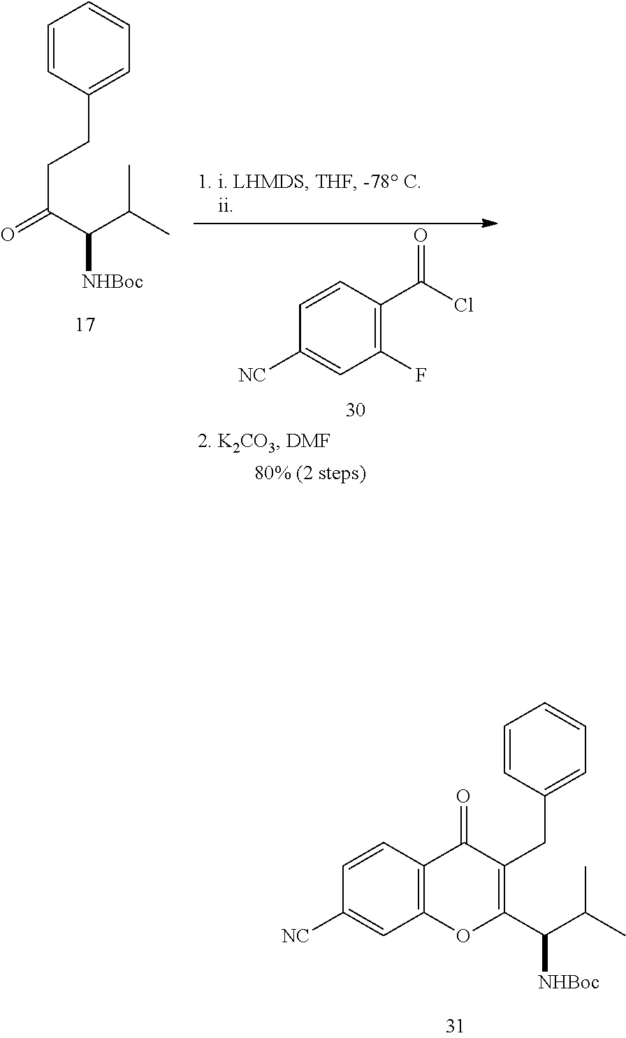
C12=C(C=CC([NC])=C1)C(=O)C(CC1=CC=CC=C1)=C(C([NHBoc])C(C)C)O2.O=C(C(C(C)C)[NHBoc])CCC1=CC=CC=C1.C1(F)=C(C(Cl)=O)C=CC([NC])=C1
